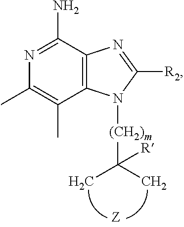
N1=C(N)C2=C(C(C)=C1C)N([(CH2)m]C(C)(C)[R])C([R2])=N2
